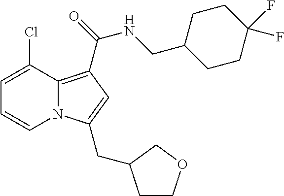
C1=C(Cl)C2=C(C(=O)NCC3CCC(F)(F)CC3)C=C(CC3CCOC3)N2C=C1
